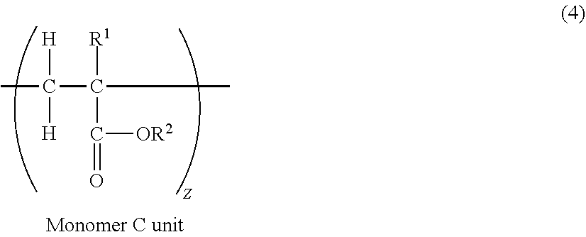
CC([H])([H])C(C([OR2])=O)([R1])C
